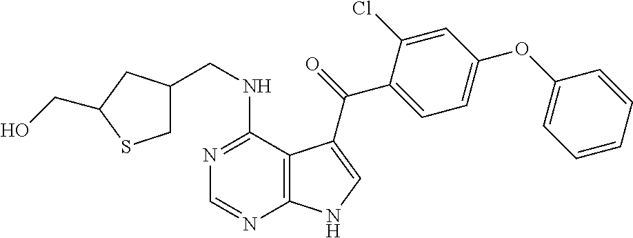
N1=C(NCC2CSC(CO)C2)C2=C(N=C1)NC=C2C(=O)C1=CC=C(OC2=CC=CC=C2)C=C1Cl
